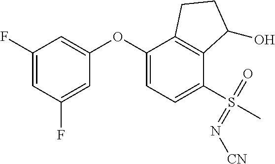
C1(F)=CC(F)=CC(OC2=CC=C(S(C)(=N[CN])=O)C3=C2CCC3O)=C1
